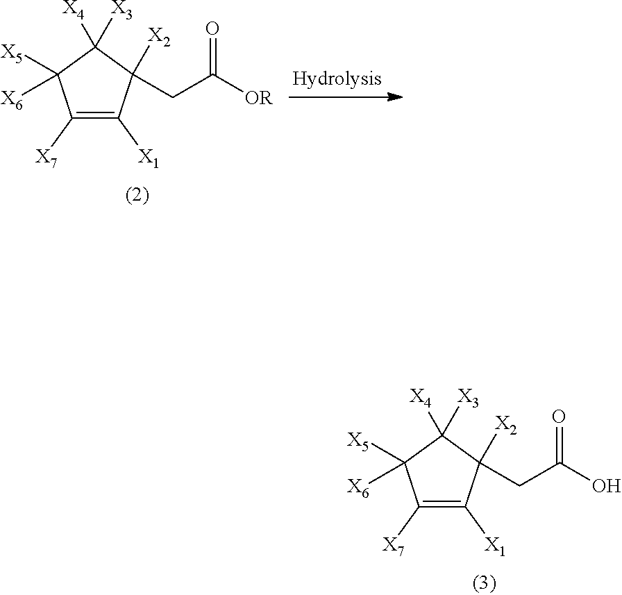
C1([X7])=C([X1])C([X2])(CC([OR])=O)C([X3])([X4])C1([X5])[X6].C1([X7])=C([X1])C([X2])(CC(O)=O)C([X3])([X4])C1([X5])[X6]
